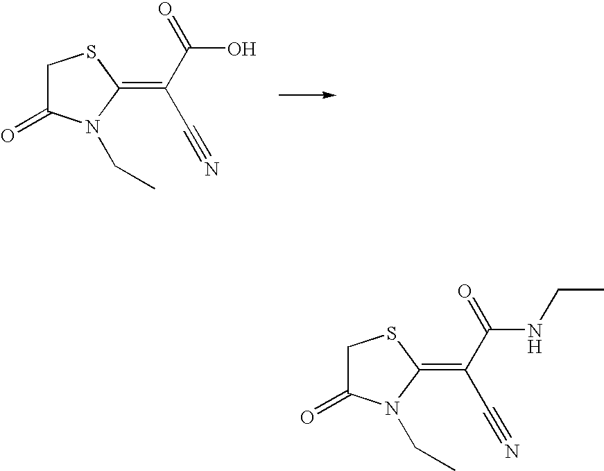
C1C(=O)N(CC)C(=C(C(=O)O)C#N)S1.C1C(=O)N(CC)C(=C(C(=O)NCC)C#N)S1
